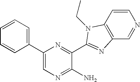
C1(C2=CC=CC=C2)=CN=C(N)C(C2=NC3=C(C=CN=C3)N2CC)=N1
